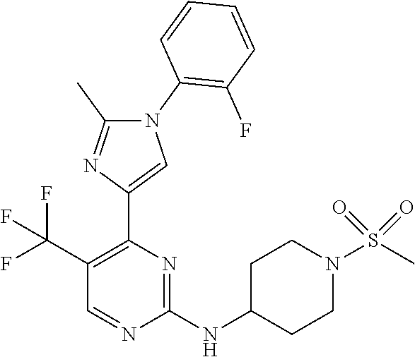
C1(C(F)(F)F)=C(C2=CN(C3=C(F)C=CC=C3)C(C)=N2)N=C(NC2CCN(S(C)(=O)=O)CC2)N=C1
